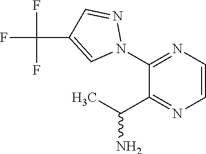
C1(C(C)N)=NC=CN=C1N1N=CC(C(F)(F)F)=C1
